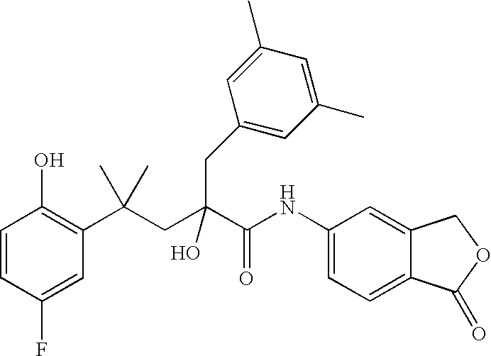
C1=CC(F)=CC(C(CC(C(NC2=CC=C3C(=C2)COC3=O)=O)(O)CC2=CC(C)=CC(C)=C2)(C)C)=C1O
